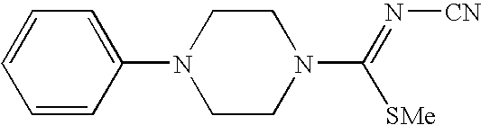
C1=CC(N2CCN(C(=N[CN])[SMe])CC2)=CC=C1
